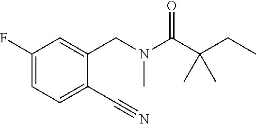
C1=C(F)C=C(CN(C(C(CC)(C)C)=O)C)C(C#N)=C1
